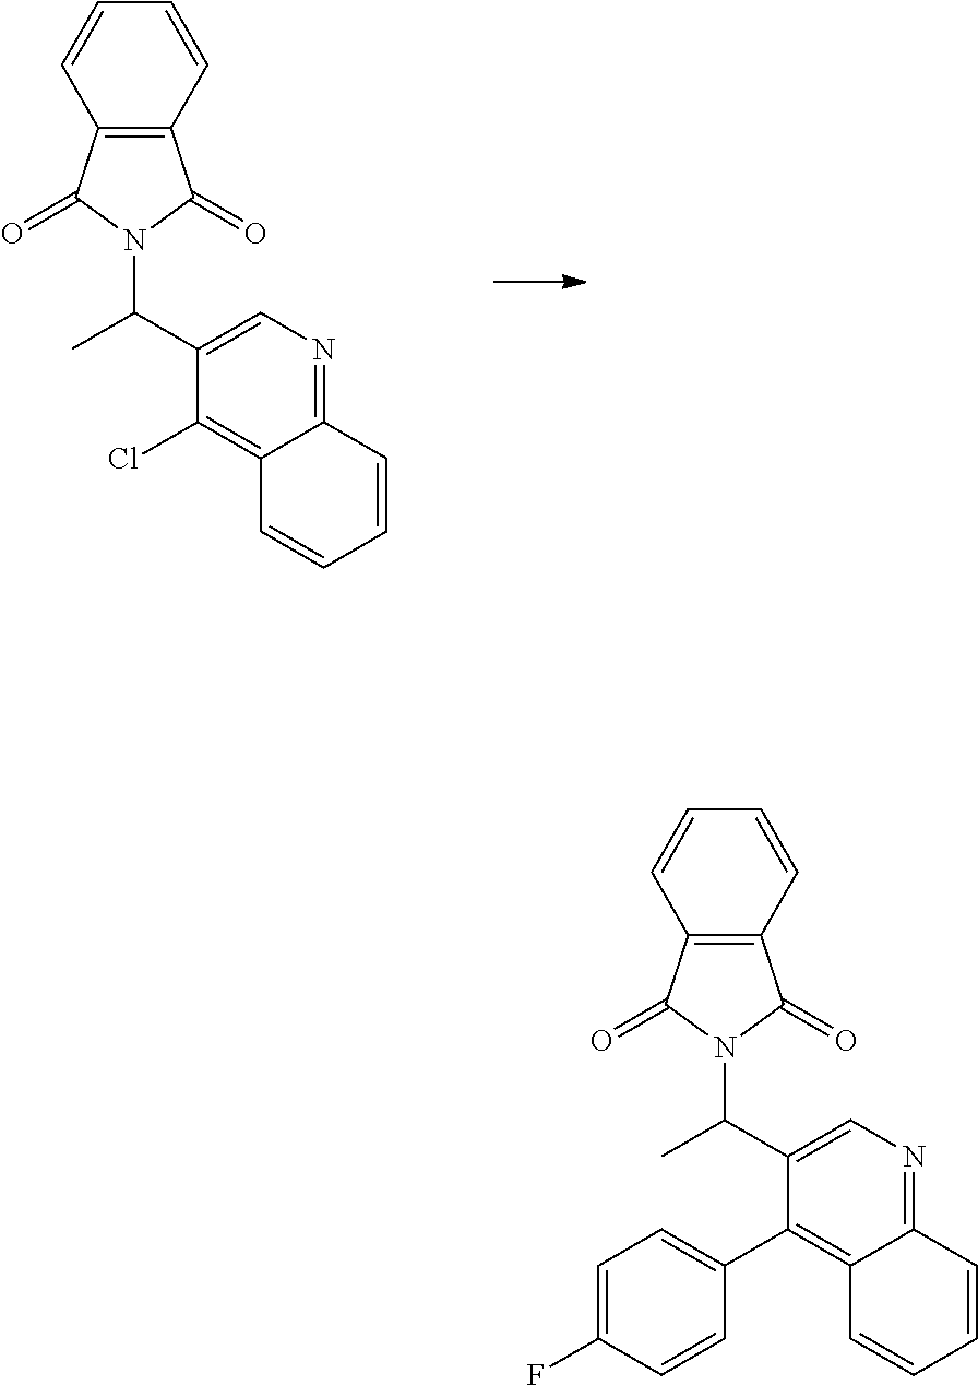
C1=CC2=C(C=C1)C(=O)N(C(C1=CN=C3C(=C1Cl)C=CC=C3)C)C2=O.C1=CC2=C(C=C1)C(=O)N(C(C1=CN=C3C(=C1C1=CC=C(F)C=C1)C=CC=C3)C)C2=O
